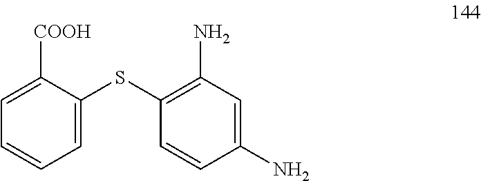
C1=C([COOH])C(SC2=C(N)C=C(N)C=C2)=CC=C1
